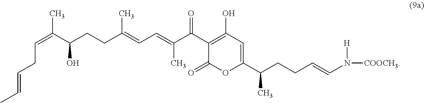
C1(O)=C(C(C(=CC=C(CCC(C(=CCC=CC)C)O)C)C)=O)C(=O)OC(C(CCC=CN([H])[COOCH3])C)=C1
